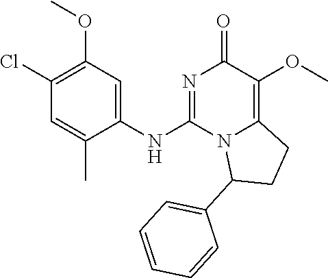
C1(NC2=NC(=O)C(OC)=C3N2C(C2=CC=CC=C2)CC3)=CC(OC)=C(Cl)C=C1C
